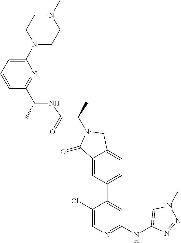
C1(=O)C2=CC(C3=CC(NC4=CN(C)N=N4)=NC=C3Cl)=CC=C2CN1C(C(=O)NC(C1=NC(N2CCN(C)CC2)=CC=C1)C)C
